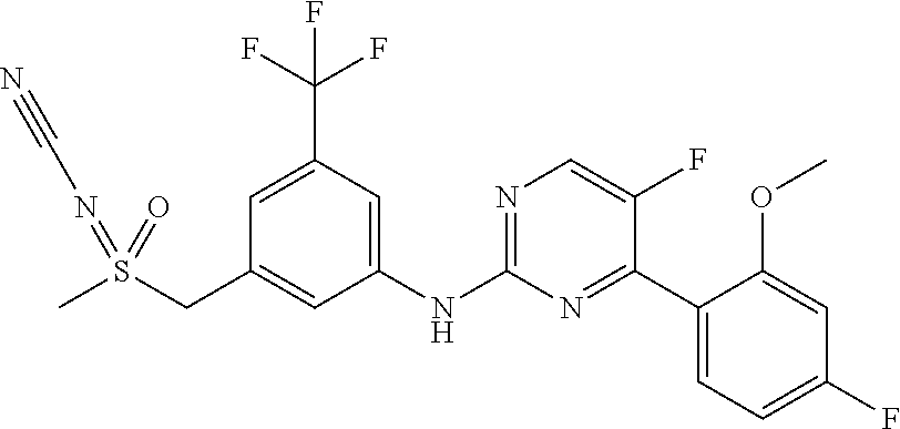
N(C1=NC=C(F)C(C2=CC=C(F)C=C2OC)=N1)C1=CC(C(F)(F)F)=CC(CS(C)(=O)=NC#N)=C1
